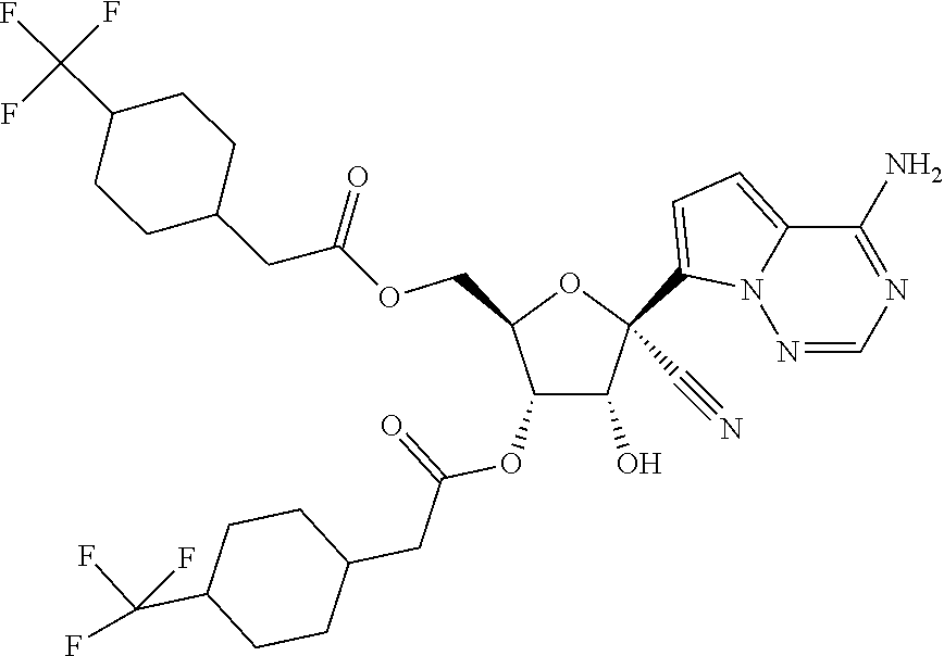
C1(O)C(OC(=O)CC2CCC(C(F)(F)F)CC2)C(COC(CC2CCC(C(F)(F)F)CC2)=O)OC1(C1=CC=C2N1N=CN=C2N)C#N
